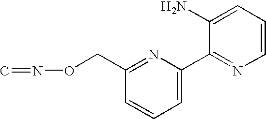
C1=CC=C(C2=NC=CC=C2N)N=C1CON=C
